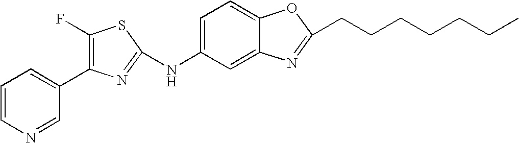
S1C(NC2=CC=C3C(=C2)N=C(CCCCCCC)O3)=NC(C2=CC=CN=C2)=C1F
